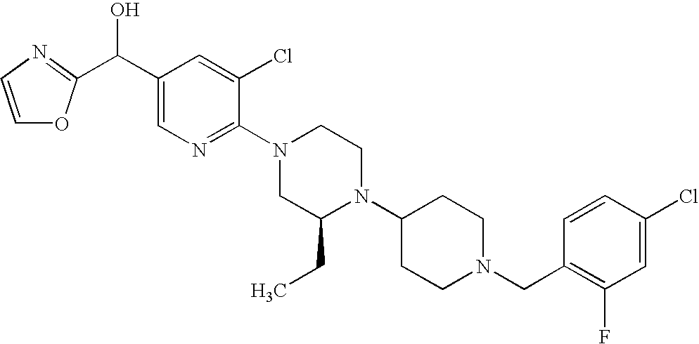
C1(Cl)=CC(F)=C(CN2CCC(N3C(CC)CN(C4=NC=C(C(O)C5=NC=CO5)C=C4Cl)CC3)CC2)C=C1
